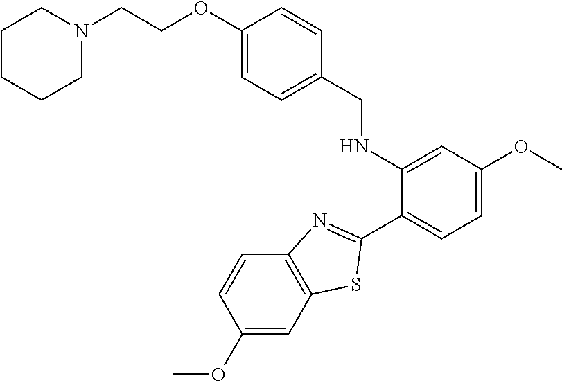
C1(C2=NC3=C(C=C(OC)C=C3)S2)=CC=C(OC)C=C1NCC1=CC=C(OCCN2CCCCC2)C=C1
